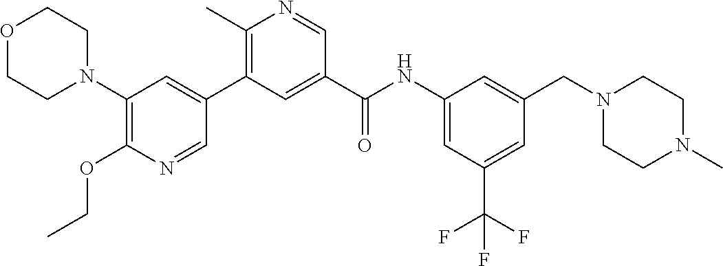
C1(N2CCOCC2)=C(OCC)N=CC(C2=C(C)N=CC(C(NC3=CC(C(F)(F)F)=CC(CN4CCN(C)CC4)=C3)=O)=C2)=C1
